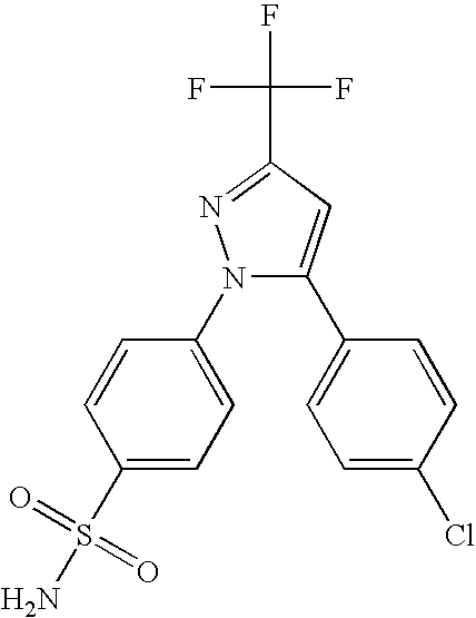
C1=CC(N2C(C3=CC=C(Cl)C=C3)=CC(C(F)(F)F)=N2)=CC=C1S(=O)(=O)N
